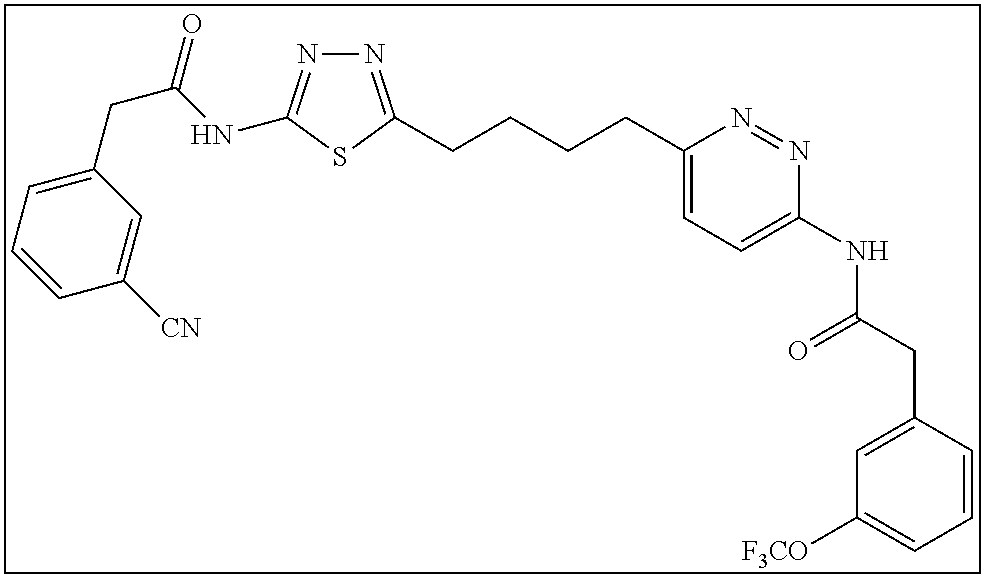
N1=C(CCCCC2=CC=C(NC(CC3=CC([F3CO])=CC=C3)=O)N=N2)SC(NC(CC2=CC=CC([CN])=C2)=O)=N1
